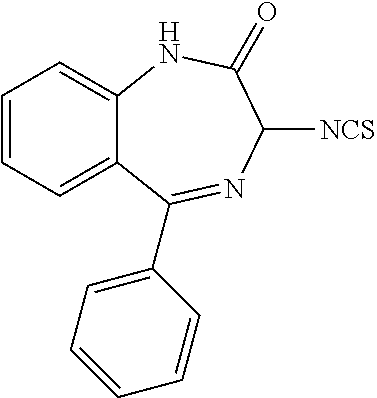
C1=CC=C2C(=C1)NC(=O)C([NCS])N=C2C1=CC=CC=C1
